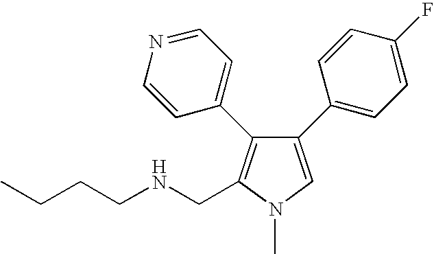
C1=NC=CC(C2=C(CNCCCC)N(C)C=C2C2=CC=C(F)C=C2)=C1
